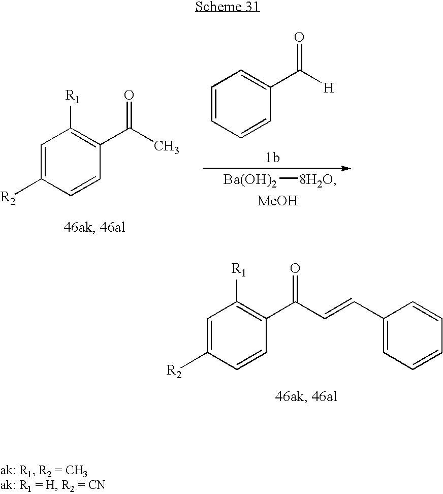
C1=C([R2])C=CC(C(=O)C=CC2=CC=CC=C2)=C1[R1].C1=CC=CC(C(=O)[H])=C1.[Ba(OH)2][8H2O].C1=C([R2])C=CC(C(=O)C)=C1[R1].[MeOH]
